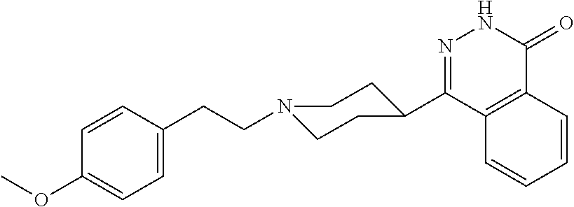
C12=C(C(C3CCN(CCC4=CC=C(OC)C=C4)CC3)=NNC1=O)C=CC=C2
